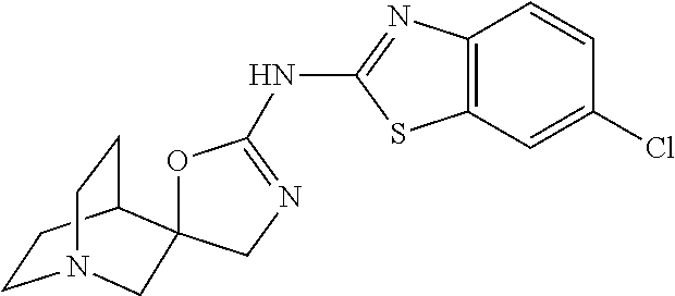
O1C(NC2=NC3=C(S2)C=C(Cl)C=C3)=NCC12C1CCN(CC1)C2
